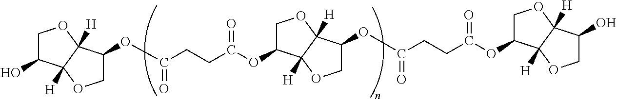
C1C(O)C2([H])C([H])(O1)C(OC(CCC(=O)OC1COC3([H])C1([H])OCC3OC(CCC(=O)OC1COC3([H])C1([H])OCC3O)=O)=O)CO2
